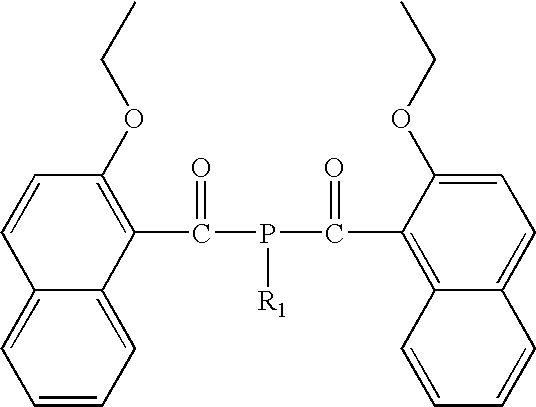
C1=CC=C2C(=C1)C=CC(OCC)=C2C(P(C(C1=C2C(=CC=C1OCC)C=CC=C2)=O)[R1])=O
